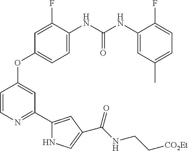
C1=C(NC(NC2=CC(C)=CC=C2F)=O)C(F)=CC(OC2=CC(C3=CC(C(=O)NCC[CO2Et])=CN3)=NC=C2)=C1
